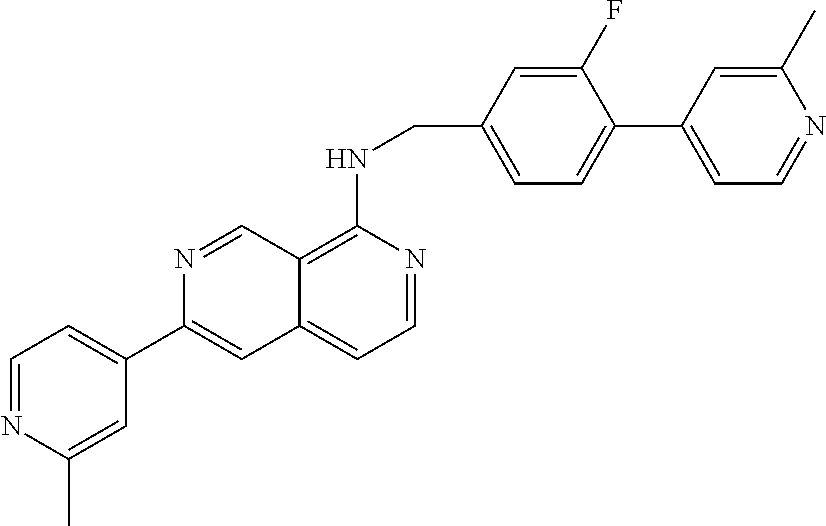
C1=C(C2=CC3=CC=NC(NCC4=CC=C(C5=CC=NC(C)=C5)C(F)=C4)=C3C=N2)C=C(C)N=C1
